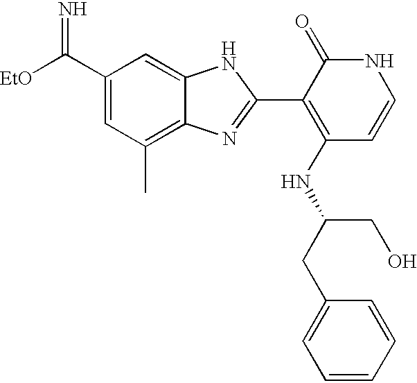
C1(C([EtO])=N)=CC(C)=C2C(=C1)NC(C1=C(NC(CC3=CC=CC=C3)CO)C=CNC1=O)=N2
